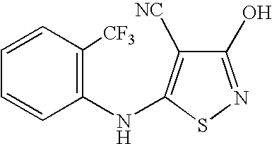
C1(O)=NSC(NC2=C([CF3])C=CC=C2)=C1[NC]
